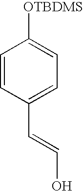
C1=CC(C=CO)=CC=C1[OTBDMS]
